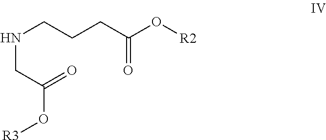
N(CCCC(O[R2])=O)CC(=O)O[R3]
